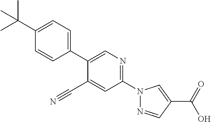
C1=CC(C(C)(C)C)=CC=C1C1=CN=C(N2N=CC(C(O)=O)=C2)C=C1C#N
